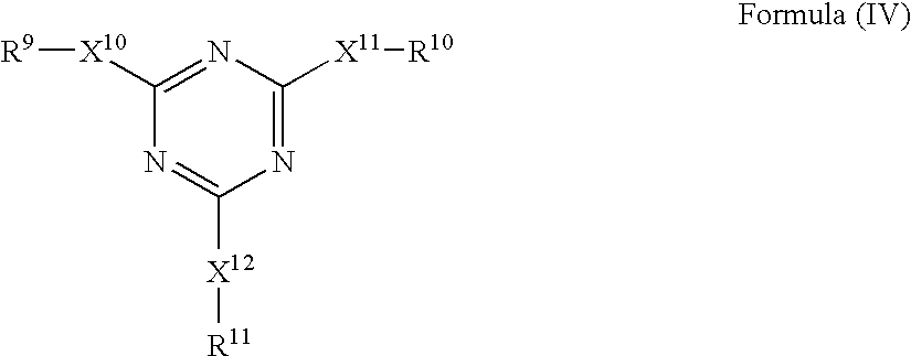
N1=C([X11][R10])N=C([X10][R9])N=C1[X12][R11]
